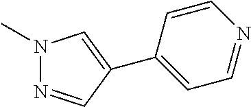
N1(C)N=CC(C2=CC=NC=C2)=C1
